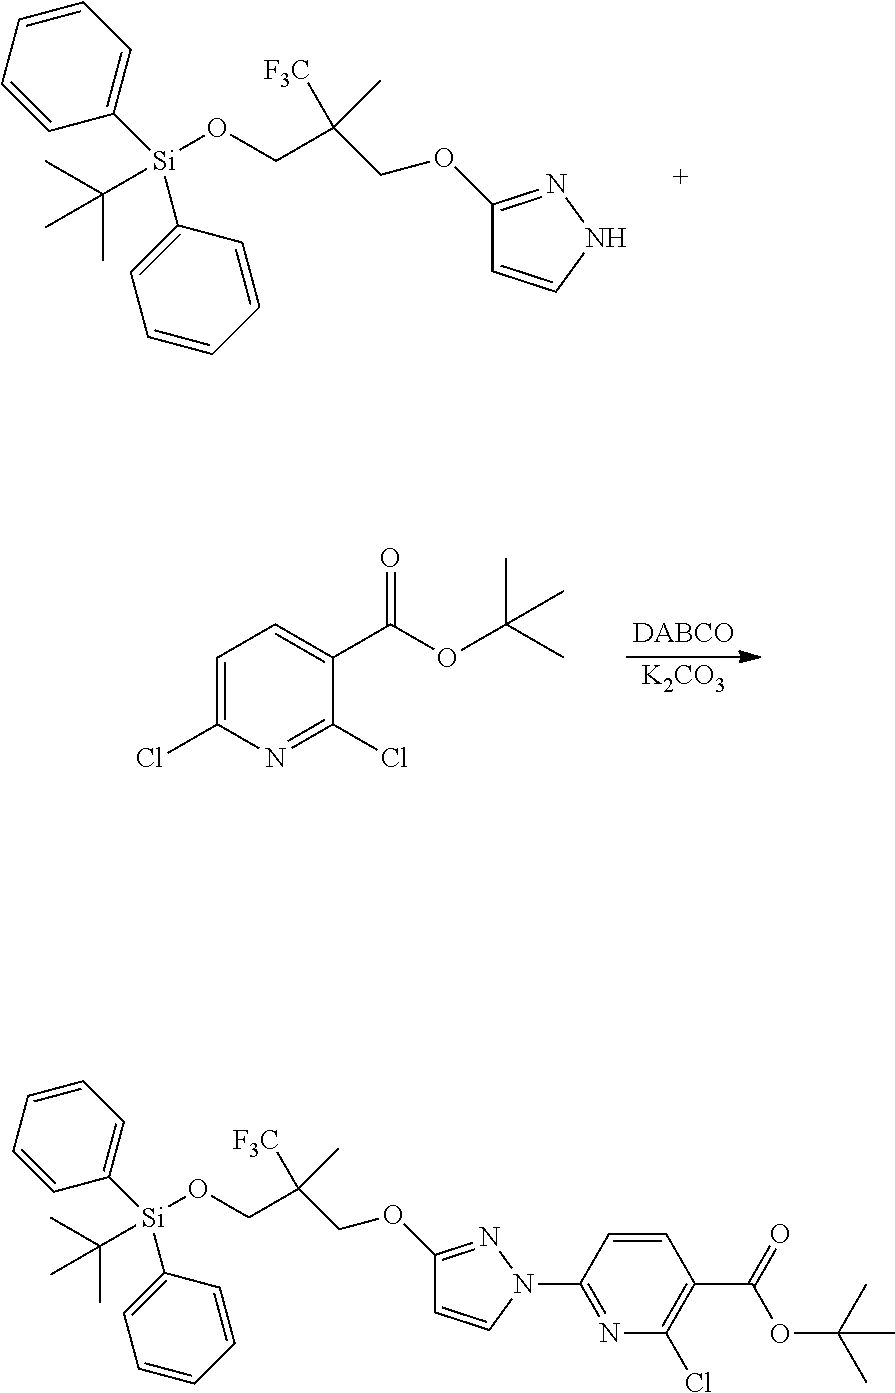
C1([Si](C2=CC=CC=C2)(C(C)(C)C)OCC(COC2=NNC=C2)([F3C])C)=CC=CC=C1.[K2CO3].C1=C(Cl)N=C(Cl)C(C(OC(C)(C)C)=O)=C1.C1([Si](C2=CC=CC=C2)(C(C)(C)C)OCC(COC2=NN(C3=NC(Cl)=C(C(=O)OC(C)(C)C)C=C3)C=C2)([F3C])C)=CC=CC=C1
